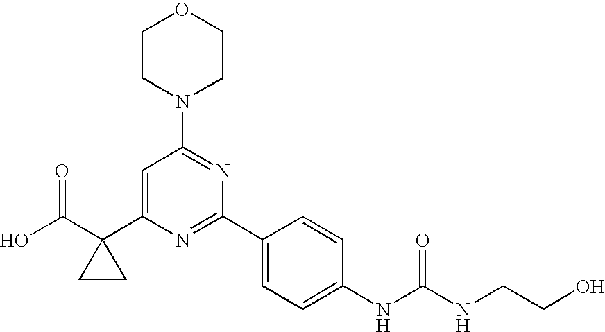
OC(=O)C1(C2=CC(N3CCOCC3)=NC(C3=CC=C(NC(NCCO)=O)C=C3)=N2)CC1
